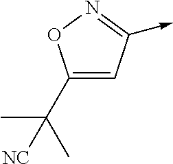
C1(C(C)(C)[CN])=CC(->C)=NO1
